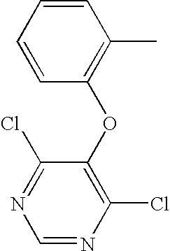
C1(OC2=C(C)C=CC=C2)=C(Cl)N=CN=C1Cl
